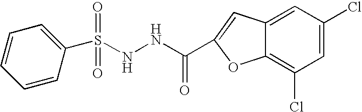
N(NC(=O)C1=CC2=CC(Cl)=CC(Cl)=C2O1)S(C1=CC=CC=C1)(=O)=O
